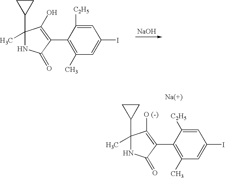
[NaOH].C1(C2CC2)(C)NC(=O)C(C2=C(C)C=C(I)C=C2[C2H5])=C1O.C1(C2CC2)(C)NC(=O)C(C2=C(C)C=C(I)C=C2[C2H5])=C1[O (-)]
